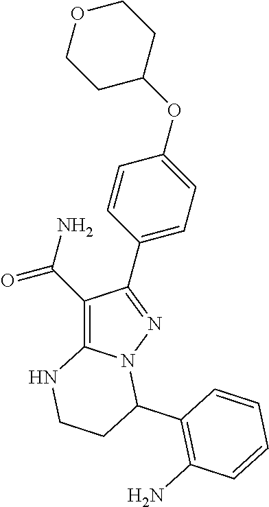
C1(C(N)=O)=C2N(N=C1C1=CC=C(OC3CCOCC3)C=C1)C(C1=C(N)C=CC=C1)CCN2
